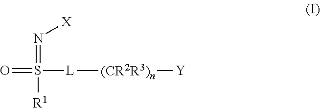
O=S([L][(CR2R3)n][Y])(=N[X])[R1]
